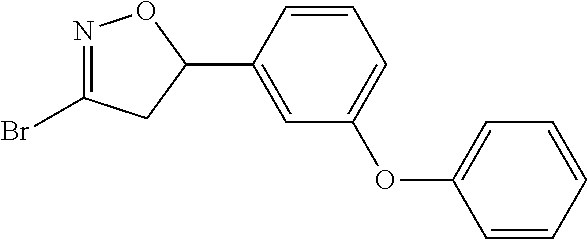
N1=C(Br)CC(C2=CC(OC3=CC=CC=C3)=CC=C2)O1
